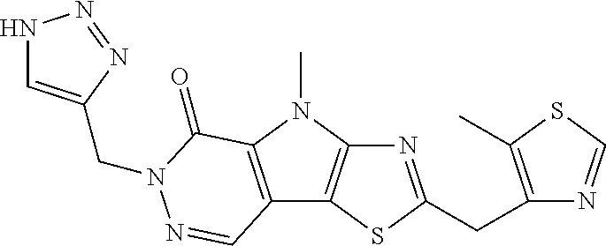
N1=C(CC2=C(C)SC=N2)SC2=C1N(C)C1=C2C=NN(CC2=CNN=N2)C1=O
